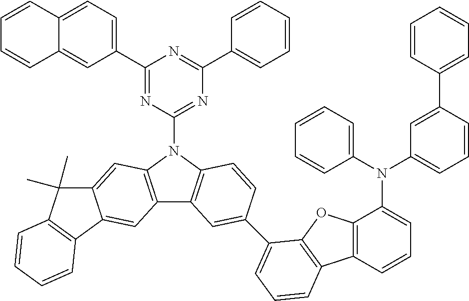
C1(C2=CC=C3C(=C2)C=CC=C3)=NC(N2C3=C(C4=C2C=C2C(=C4)C4=C(C2(C)C)C=CC=C4)C=C(C2=CC=CC4=C2OC2=C4C=CC=C2N(C2=CC=CC=C2)C2=CC=CC(C4=CC=CC=C4)=C2)C=C3)=NC(C2=CC=CC=C2)=N1
